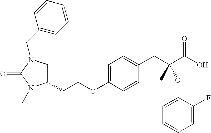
C(OC1=CC=C(CC(C)(C(O)=O)OC2=CC=CC=C2F)C=C1)CC1CN(CC2=CC=CC=C2)C(=O)N1C
